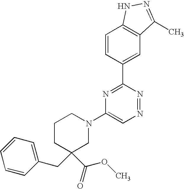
C1=CC(C2=NC(N3CCCC(C(OC)=O)(CC4=CC=CC=C4)C3)=CN=N2)=CC2=C1NN=C2C
